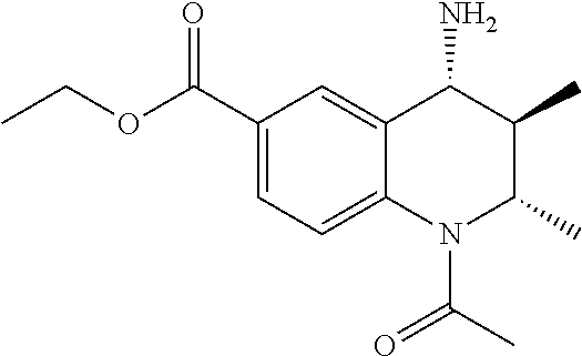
C1(C(=O)OCC)=CC=C2C(=C1)C(N)C(C)C(C)N2C(=O)C
